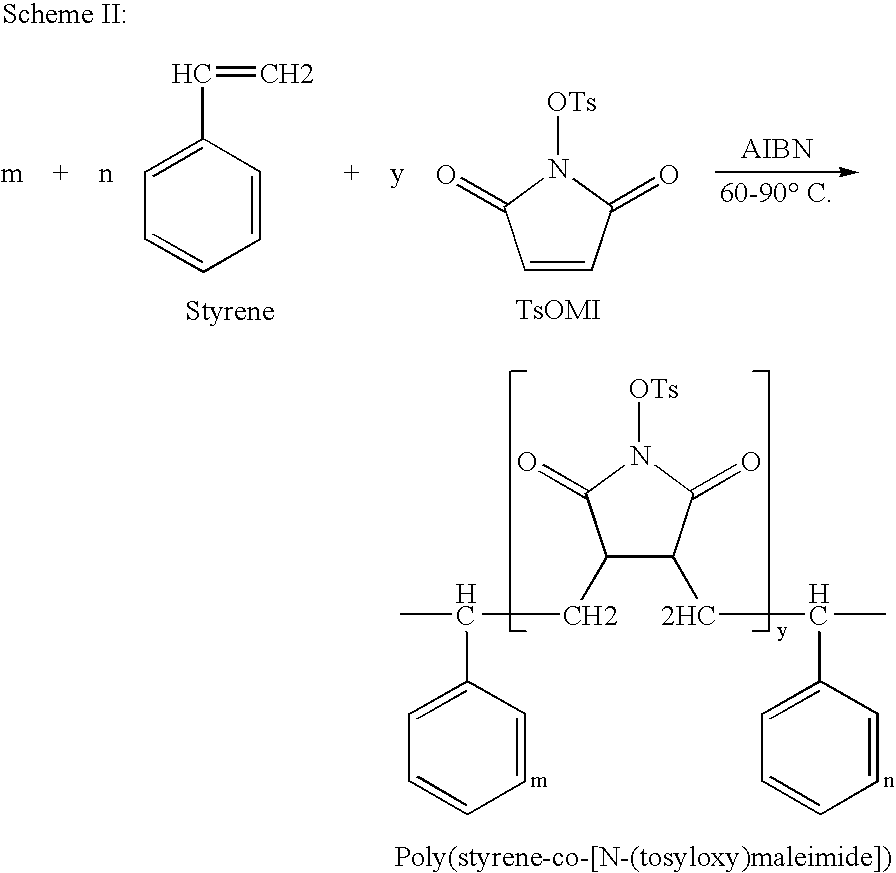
C1=C(C=C)C=CC=C1.C1=CC(=O)N([OTs])C1=O.CC(C1=CC=CC=C1)CC1C([2HC]C(C)C2=CC=CC=C2)C(=O)N([OTs])C1=O
